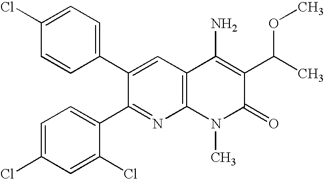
C1=CC(C2=CC3=C(N=C2C2=CC=C(Cl)C=C2Cl)N(C)C(=O)C(C(C)OC)=C3N)=CC=C1Cl
